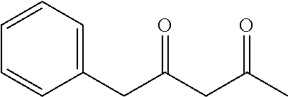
C1(CC(CC(C)=O)=O)=CC=CC=C1
